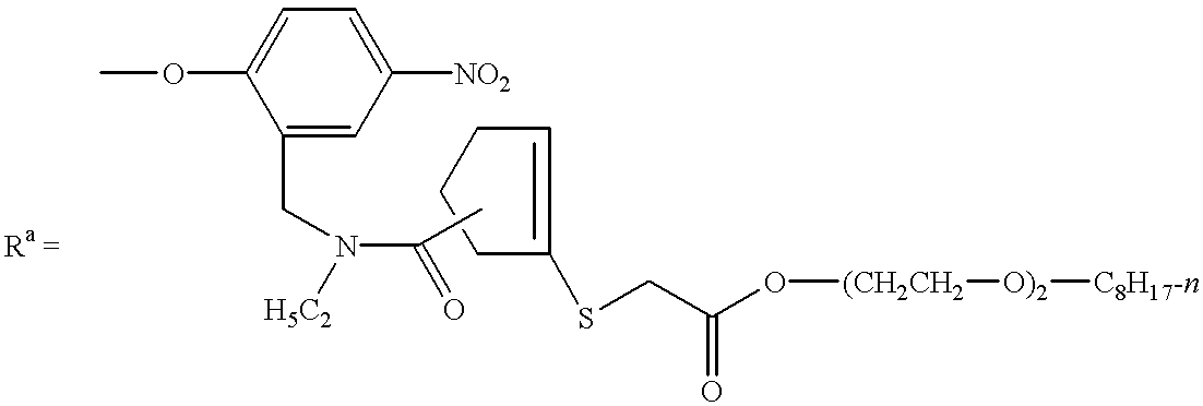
C1([NO2])=CC=C(OC)C(CN(C(=O)C)[H5C2])=C1.C1CC(SCC(O[(CH2CH2][O)2][C8H17-n])=O)=CC1
